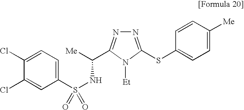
N1=C(SC2=CC=C([Me])C=C2)N([Et])C(C([Me])NS(C2=CC=C(Cl)C(Cl)=C2)(=O)=O)=N1
